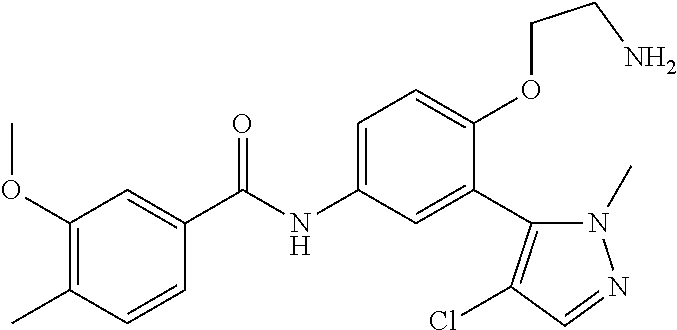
C1=CC(C)=C(OC)C=C1C(=O)NC1=CC=C(OCCN)C(C2=C(Cl)C=NN2C)=C1
